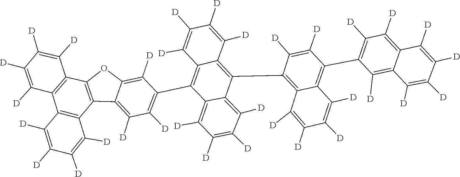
C1([D])=C([D])C2=C(C3=C(C4=C2C([D])=C([D])C([D])=C4[D])OC2=C([D])C(C4=C5C([D])=C([D])C([D])=C([D])C5=C(C5=C6C(=C(C7=C([D])C([D])=C8C([D])=C([D])C([D])=C([D])C8=C7C[D])C([D])=C5[D])C([D])=C([D])C([D])=C6[D])C5=C([D])C([D])=C([D])C([D])=C45)=C([D])C([D])=C32)C([D])=C1[D]
